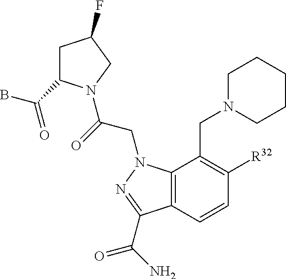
C1C(C(B)=O)N(C(=O)CN2C3=C(C=CC([R32])=C3CN3CCCCC3)C(C(=O)N)=N2)CC1F
